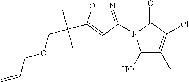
N1=C(N2C(O)C(C)=C(Cl)C2=O)C=C(C(COCC=C)(C)C)O1
